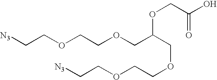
C(OCCOCC[N3])C(COCCOCC[N3])OCC(O)=O
